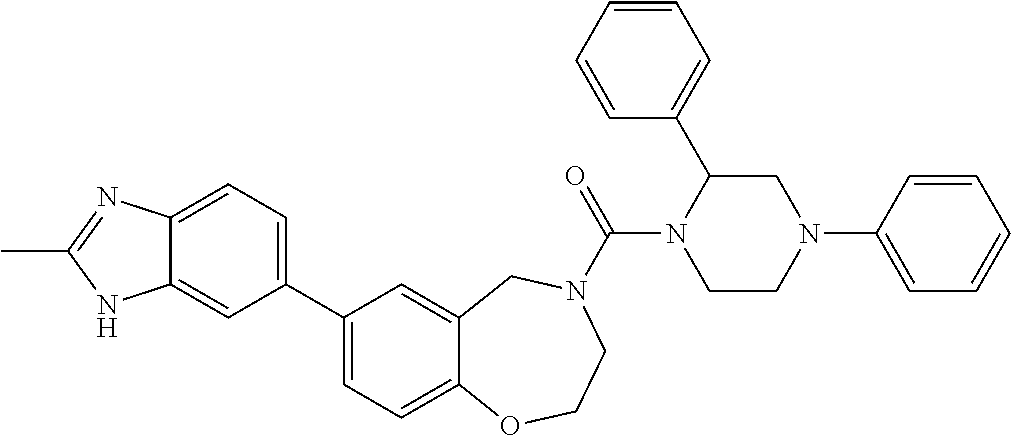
N1(C(=O)N2CCN(C3=CC=CC=C3)CC2C2=CC=CC=C2)CC2=CC(C3=CC=C4C(=C3)NC(C)=N4)=CC=C2OCC1
